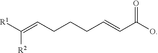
C([R2])([R1])=CCCCC=CC(O)=O
